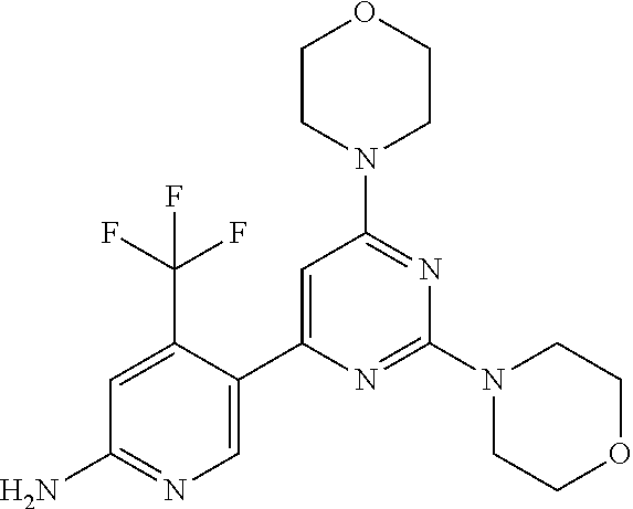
C1=C(C2=CN=C(N)C=C2C(F)(F)F)N=C(N2CCOCC2)N=C1N1CCOCC1
